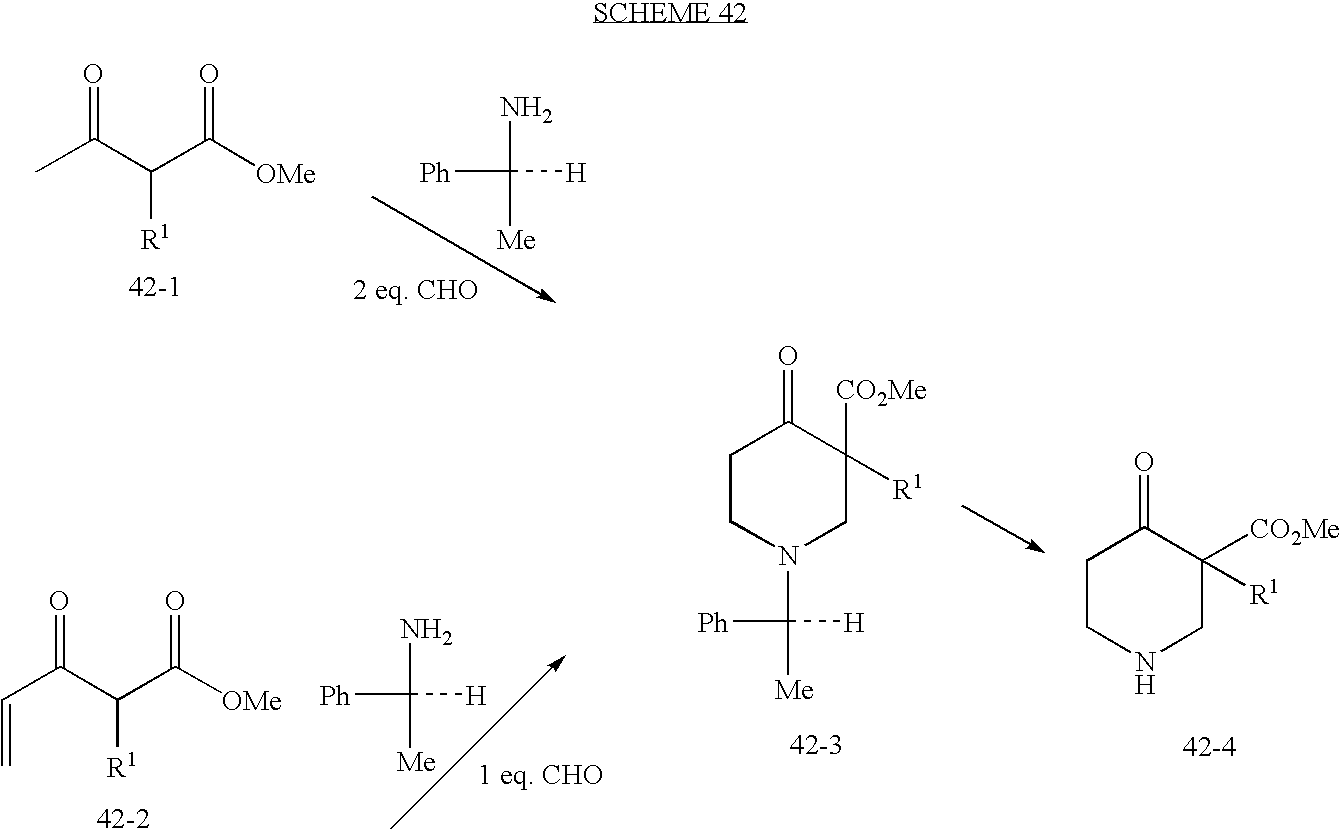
CC(C(C([OMe])=O)[R1])=O.NC([Ph])([Me])[H].C(C(C(C([OMe])=O)[R1])=O)=C.C1CN(C([Ph])([Me])[H])CC([CO2Me])([R1])C1=O.C1CNCC([CO2Me])([R1])C1=O.NC([Ph])([Me])[H]
